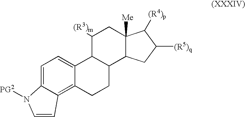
C1([(R3)m])C2C(C3C([Me])(C1)C([(R4)p])C([(R5)q])C3)CCC1=C3C(=CC=C21)N([PG2])C=C3
